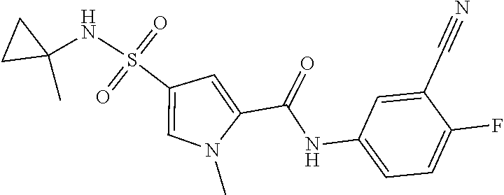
C1(C#N)=CC(NC(C2=CC(S(NC3(C)CC3)(=O)=O)=CN2C)=O)=CC=C1F
